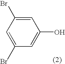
C1=C(O)C=C(Br)C=C1Br
